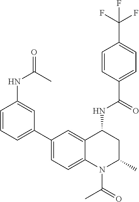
C(C1=CC=C(C(F)(F)F)C=C1)(=O)NC1CC(C)N(C(C)=O)C2=CC=C(C3=CC=CC(NC(=O)C)=C3)C=C12
